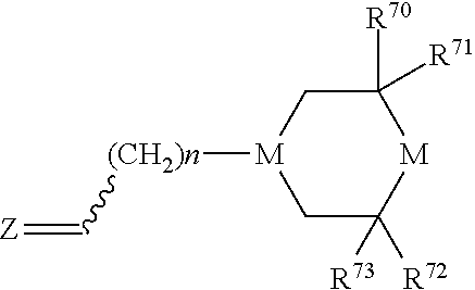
C1([R71])([R70])C[M]([(CH2)n]C=[Z])CC([R73])([R72])[M]1
